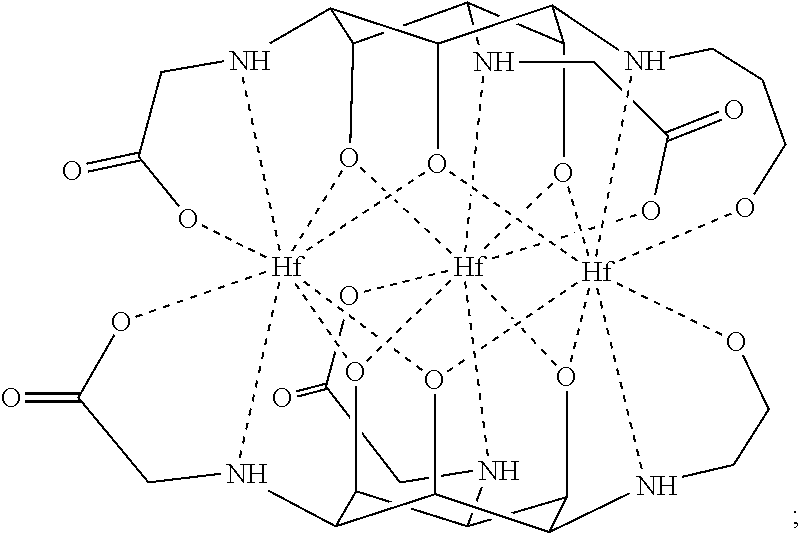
C12C3C4C5C6C1O1[Hf]789%10%11(N6CC(=O)O7)O5[Hf]567%12%13(N4CCCO5)O3[Hf]1345%14(N2CC(=O)O3)O8C1C(C(O46)C(N7CCO%12)C(O9%13)C1N%10CC(=O)O%11)N5CC(=O)O%14
